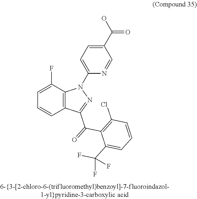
C12=C(C(F)=CC=C1)N(C1=CC=C(C(O)=O)C=N1)N=C2C(C1=C(Cl)C=CC=C1C(F)(F)F)=O
